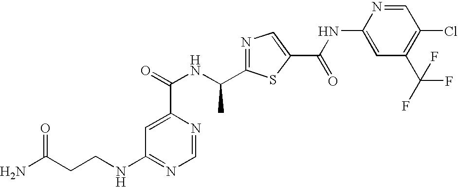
N1=C(C(NC(=O)C2=CC(NCCC(N)=O)=NC=N2)C)SC(C(NC2=CC(C(F)(F)F)=C(Cl)C=N2)=O)=C1
